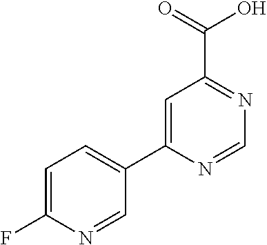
C1=C(C2=CC=C(F)N=C2)N=CN=C1C(=O)O
